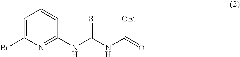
C1=C(Br)N=C(NC(=S)NC([OEt])=O)C=C1
